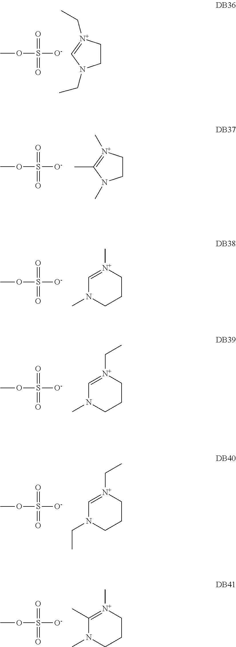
O(S([O-])(=O)=O)C.C1=[N+](C)CCCN1C.O(S([O-])(=O)=O)C.C1=[N+](CC)CCCN1C.O(S([O-])(=O)=O)C.C1=[N+](CC)CCCN1CC.O(S([O-])(=O)=O)C.C1(C)=[N+](C)CCCN1C.O(S([O-])(=O)=O)C.C1C[N+](CC)=CN1CC.O(S([O-])(=O)=O)C.C1C[N+](C)=C(C)N1C
